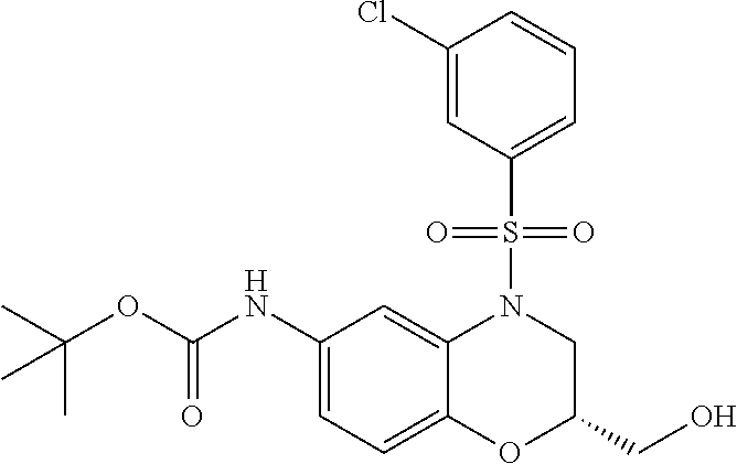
C1(NC(OC(C)(C)C)=O)=CC=C2C(=C1)N(S(C1=CC=CC(Cl)=C1)(=O)=O)CC(CO)O2
